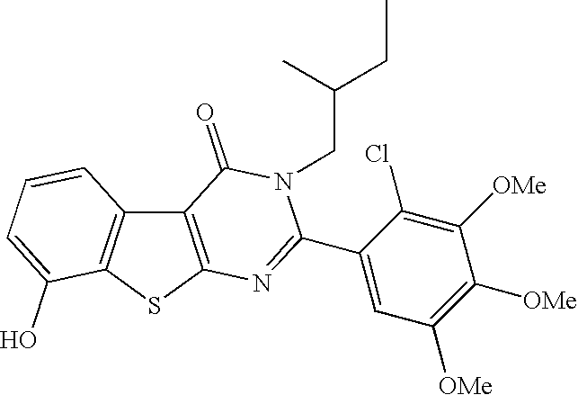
C12=C(SC3=C1C=CC=C3O)N=C(C1=CC([OMe])=C([OMe])C([OMe])=C1Cl)N(CC(C)CC)C2=O
